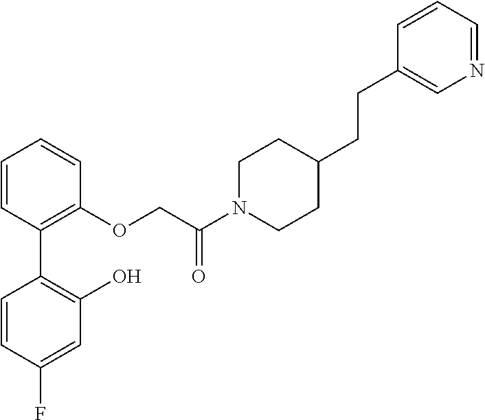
C1=CC(C2=C(O)C=C(F)C=C2)=C(OCC(N2CCC(CCC3=CN=CC=C3)CC2)=O)C=C1
